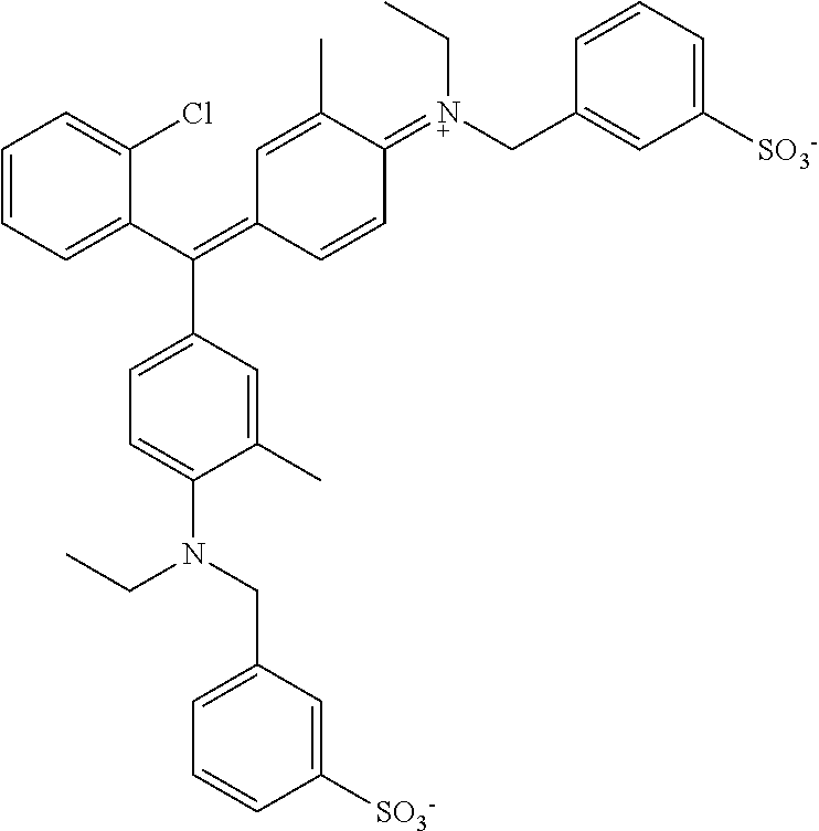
C1=CC=C(C(=C2C=CC(=[N+](CC3=CC([SO3-])=CC=C3)CC)C(C)=C2)C2=CC=C(N(CC)CC3=CC=CC([SO3-])=C3)C(C)=C2)C(Cl)=C1
